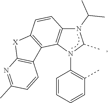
C1=CC=CC(C)=C1N1C(C)N(C(C)C)C2=C1C1=C(C=C2)[X]C2=C1C=CC(C)=N2
